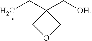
C1(CC)(C[OH])COC1
